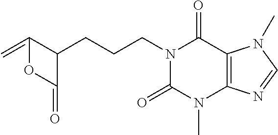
C=C1C(CCCN2C(=O)N(C)C3=C(C2=O)N(C)C=N3)C(=O)O1
